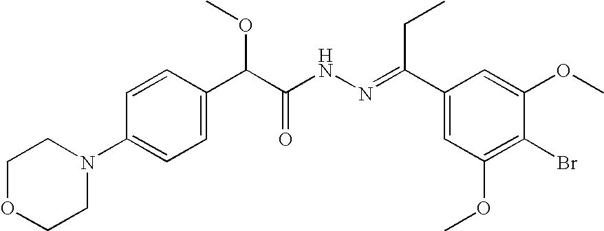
C1=CC(C(C(NN=C(C2=CC(OC)=C(Br)C(OC)=C2)CC)=O)OC)=CC=C1N1CCOCC1
